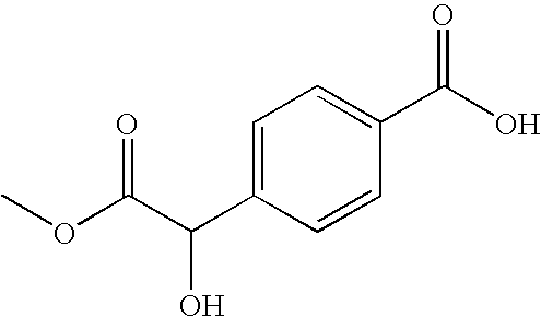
C1=C(C(C(OC)=O)O)C=CC(C(O)=O)=C1
